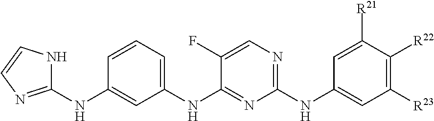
C1(NC2=NC=CN2)=CC(NC2=NC(NC3=CC([R23])=C([R22])C([R21])=C3)=NC=C2F)=CC=C1
